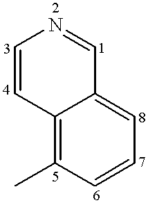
C12=C(C)C=CC=C1C=NC=C2
